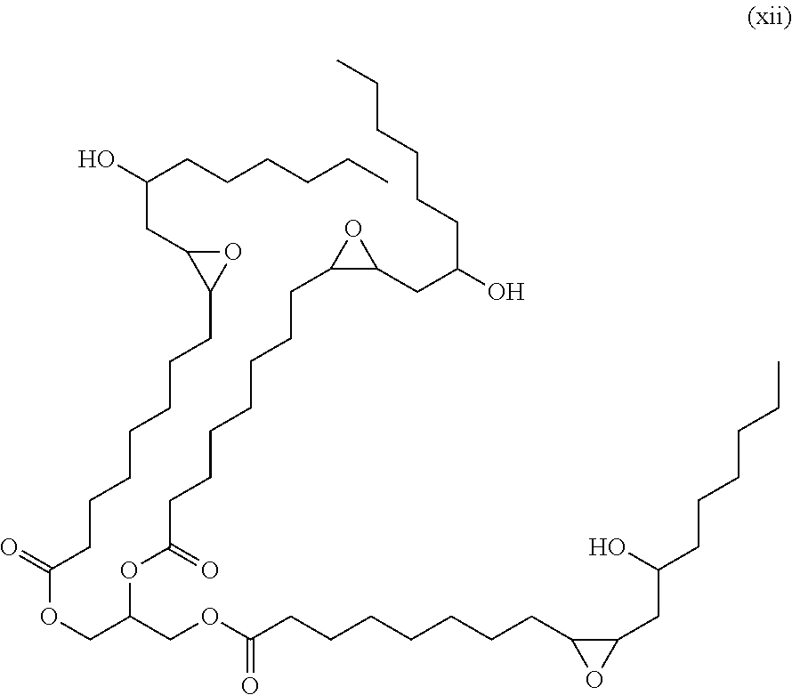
CCCCCCC(O)CC1OC1CCCCCCCC(OC(COC(=O)CCCCCCCC1OC1CC(O)CCCCCC)COC(CCCCCCCC1OC1CC(CCCCCC)O)=O)=O
